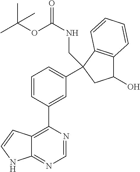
C1=NC(C2=CC(C3(CNC(=O)OC(C)(C)C)C4=C(C(O)C3)C=CC=C4)=CC=C2)=C2C(=N1)NC=C2
